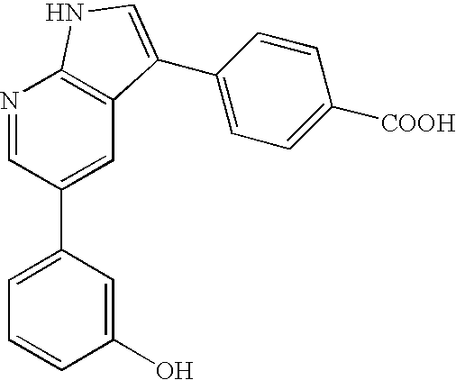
N1=CC(C2=CC=CC(O)=C2)=CC2=C1NC=C2C1=CC=C([COOH])C=C1
